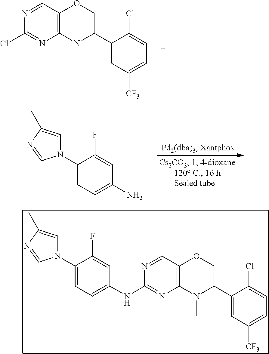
C1(N2C=C(C)N=C2)=CC=C(N)C=C1F.N1=CC2=C(N=C1Cl)N(C)C(C1=CC([CF3])=CC=C1Cl)CO2.N1=CC2=C(N=C1NC1=CC=C(N3C=C(C)N=C3)C(F)=C1)N(C)C(C1=CC([CF3])=CC=C1Cl)CO2
